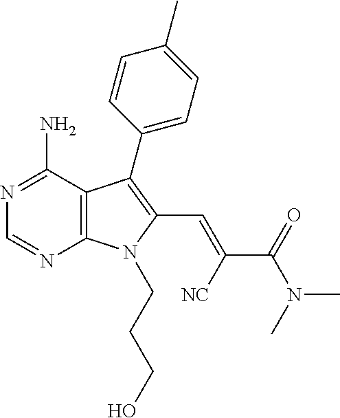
N1=C(N)C2=C(N=C1)N(CCCO)C(C=C(C(=O)N(C)C)[NC])=C2C1=CC=C(C)C=C1
